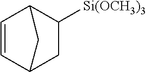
C1C([Si(OCH3)3])C2C=CC1C2
